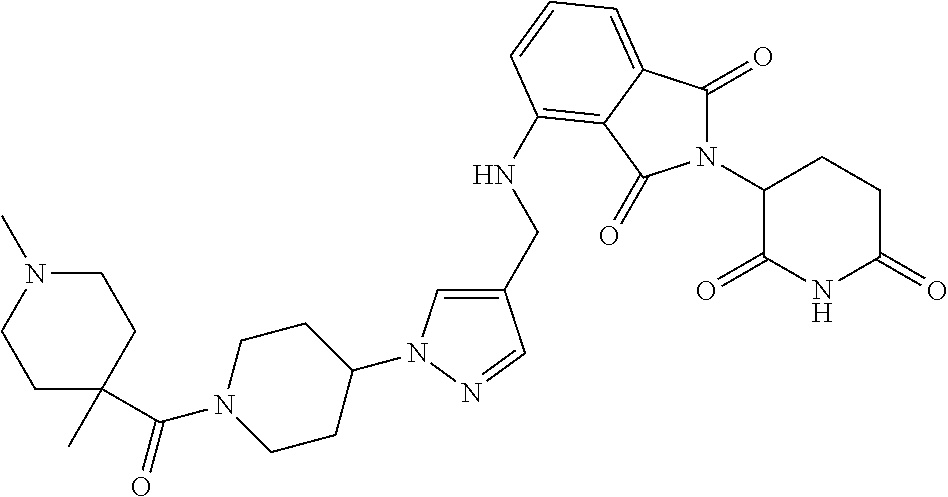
C1(CNC2=C3C(=CC=C2)C(=O)N(C2C(=O)NC(=O)CC2)C3=O)=CN(C2CCN(C(=O)C3(C)CCN(C)CC3)CC2)N=C1
